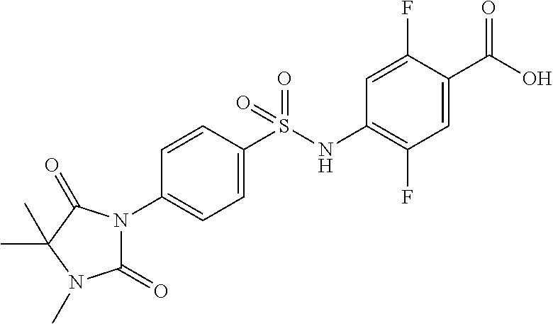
C1=C(S(NC2=C(F)C=C(C(O)=O)C(F)=C2)(=O)=O)C=CC(N2C(=O)N(C)C(C)(C)C2=O)=C1
